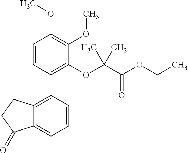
C12=C(C3=C(OC(C(OCC)=O)(C)C)C(OC)=C(OC)C=C3)C=CC=C1C(=O)CC2
